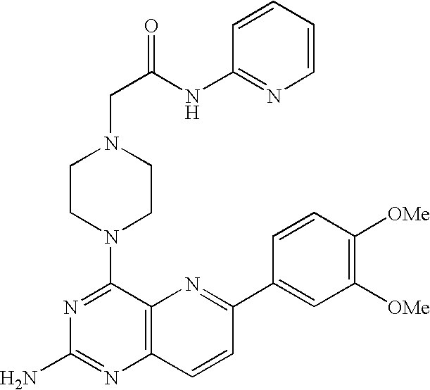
C1(N2CCN(CC(NC3=NC=CC=C3)=O)CC2)=NC(N)=NC2=C1N=C(C1=CC([OMe])=C([OMe])C=C1)C=C2
